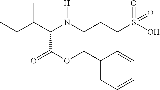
C(C(N(CCCS(=O)(O)=O)[H])C(=O)OCC1=CC=CC=C1)(CC)C
